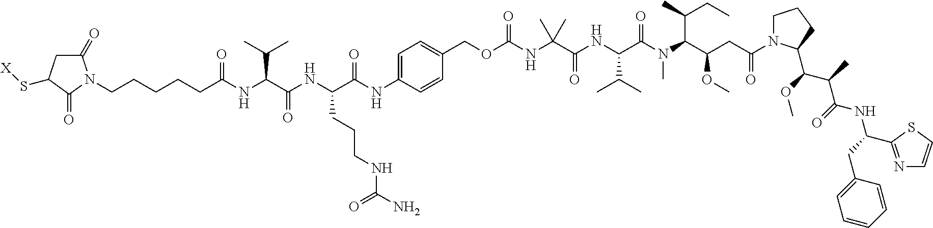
C1(=O)CC(S[X])C(=O)N1CCCCCC(NC(C(NC(C(NC1=CC=C(COC(NC(C(NC(C(N(C(C(CC(=O)N2CCCC2C(C(C(NC(CC2=CC=CC=C2)C2=NC=CS2)=O)C)OC)OC)C(C)CC)C)=O)C(C)C)=O)(C)C)=O)C=C1)=O)CCCNC(N)=O)=O)C(C)C)=O
